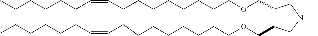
C1(COCCCCCCCCC=CCCCCCC)C(COCCCCCCCCC=CCCCCCC)CN(C)C1
